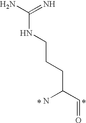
NC(C=O)CCCNC(N)=N
